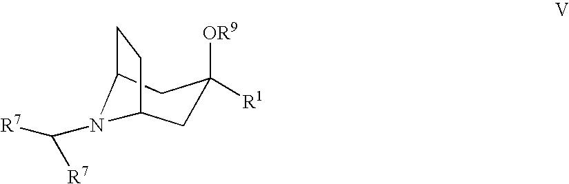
C1C2CCC(CC1([OR9])[R1])N2C([R7])[R7]
